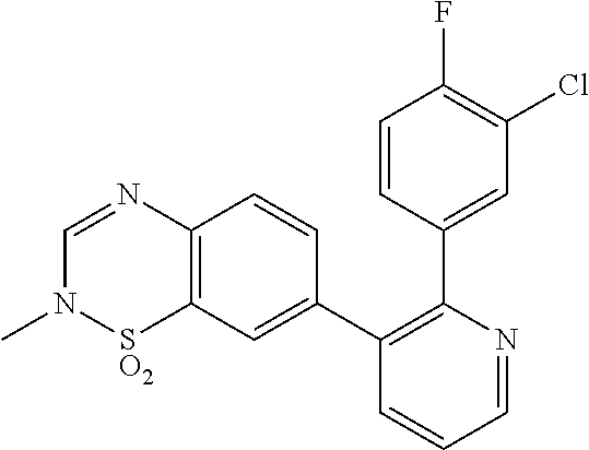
C1=CC(C2=C(C3=CC4=C(C=C3)N=CN(C)[SO2]4)C=CC=N2)=CC(Cl)=C1F
